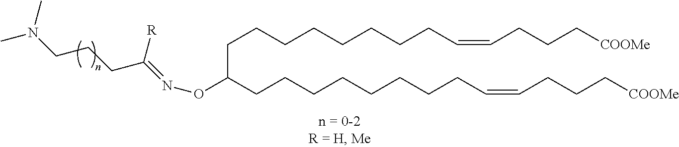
C(CCCCCCCCC=CCCC[COOMe])(CCCCCCCCC=CCCC[COOMe])ON=C(CCCN(C)C)[R]
